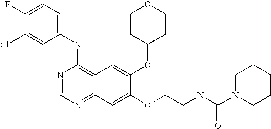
C1=C(Cl)C(F)=CC=C1NC1=C2C(=NC=N1)C=C(OCCNC(N1CCCCC1)=O)C(OC1CCOCC1)=C2
